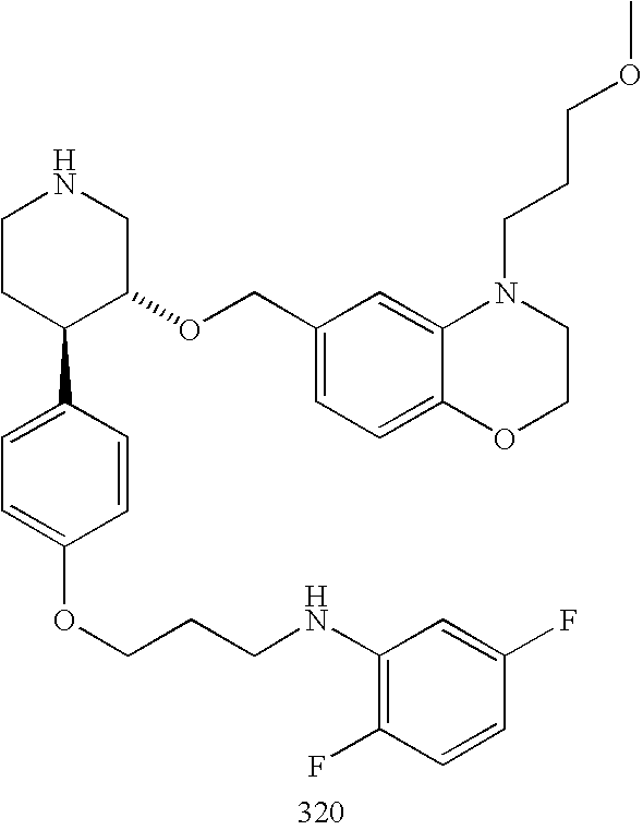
C1CC(C2=CC=C(OCCCNC3=C(F)C=CC(F)=C3)C=C2)C(OCC2=CC=C3C(=C2)N(CCCOC)CCO3)CN1
